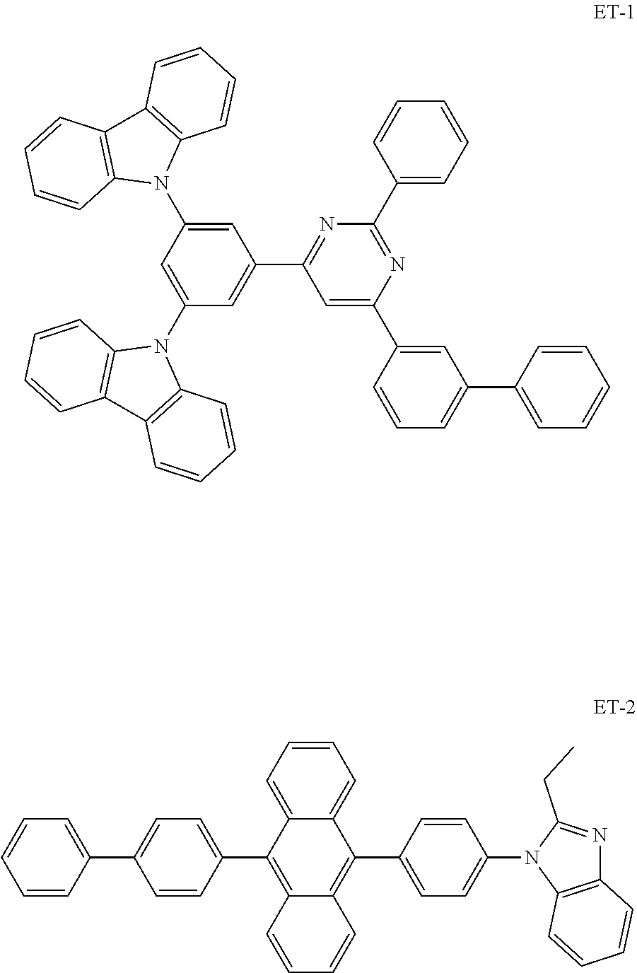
C1=C(N2C3=C(C4=C2C=CC=C4)C=CC=C3)C=C(N2C3=C(C4=C2C=CC=C4)C=CC=C3)C=C1C1=NC(C2=CC=CC=C2)=NC(C2=CC(C3=CC=CC=C3)=CC=C2)=C1.C1=CC=C2C(=C1)C(C1=CC=C(N3C4=C(N=C3CC)C=CC=C4)C=C1)=C1C(=C2C2=CC=C(C3=CC=CC=C3)C=C2)C=CC=C1
